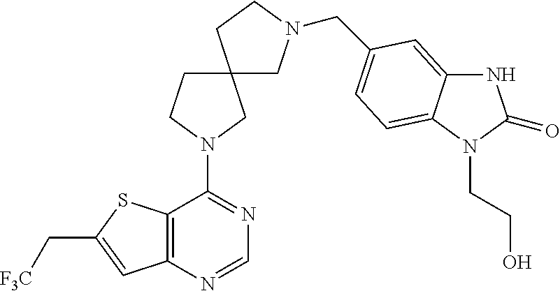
N1=C(N2CC3(CC2)CN(CC2=CC=C4C(=C2)NC(=O)N4CCO)CC3)C2=C(N=C1)C=C(C[F3C])S2
